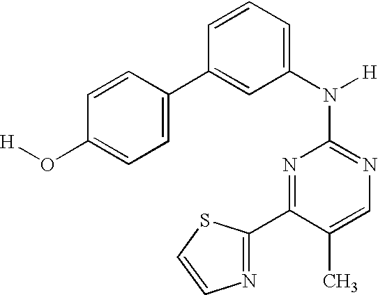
N1=C(N([H])C2=CC=CC(C3=CC=C(O[H])C=C3)=C2)N=C(C2=NC=CS2)C(C)=C1
